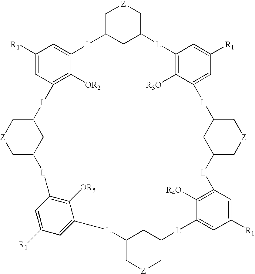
C1C2CC(C[Z]1)[L]C1=C([R3O])C(=CC([R1])=C1)[L]C1CC(C[Z]C1)[L]C1=C([R4O])C(=CC([R1])=C1)[L]C1CC(C[Z]C1)[L]C1=CC([R1])=CC(=C1[OR5])[L]C1C[Z]CC([L]C3=C([OR2])C(=CC([R1])=C3)[L]2)C1
